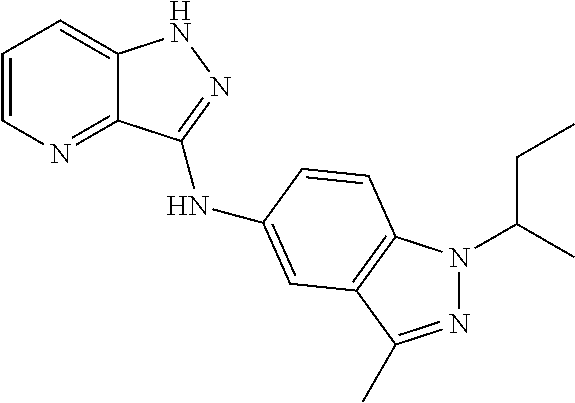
C1=CN=C2C(=C1)NN=C2NC1=CC2=C(N(C(C)CC)N=C2C)C=C1
